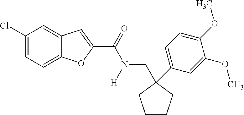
C1(Cl)=CC=C2C(=C1)C=C(C(=O)N([H])CC1(C3=CC=C(OC)C(OC)=C3)CCCC1)O2
